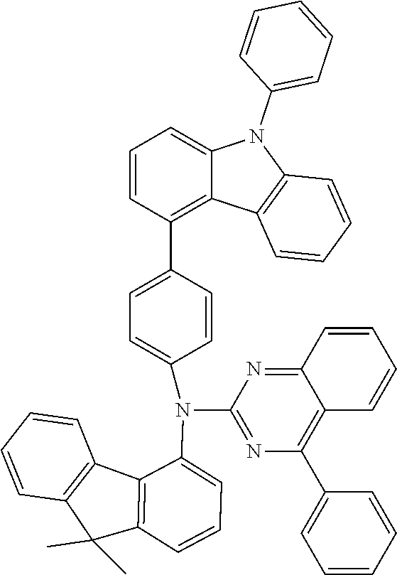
C12=C(C=CC=C1N(C1=CC=C(C3=C4C(=CC=C3)N(C3=CC=CC=C3)C3=C4C=CC=C3)C=C1)C1=NC(C3=CC=CC=C3)=C3C(=N1)C=CC=C3)C(C)(C)C1=C2C=CC=C1
